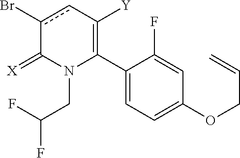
C1(C2=C([Y])cc(Br)C(=[X])N2CC(F)F)=CC=C(OCC=C)C=C1F
